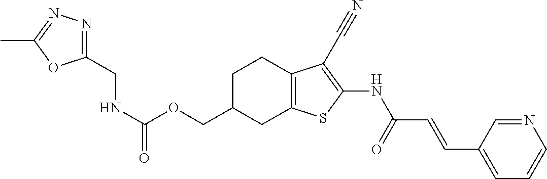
C1=CN=CC(C=CC(NC2=C(C#N)C3=C(S2)CC(COC(NCC2=NN=C(C)O2)=O)CC3)=O)=C1
